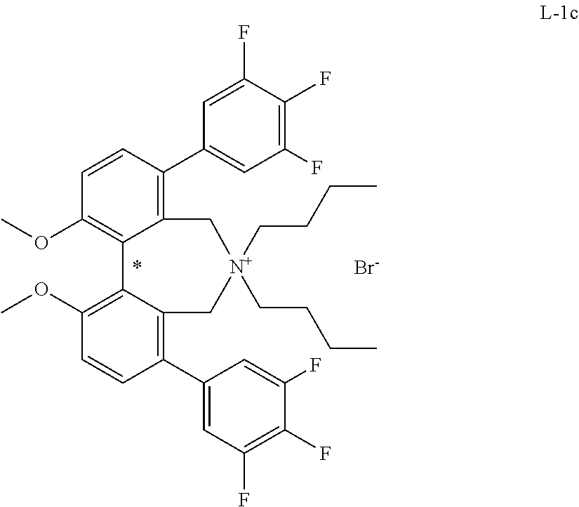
C1(C2=CC(F)=C(F)C(F)=C2)=C2C(=C(OC)C=C1)C1=C(OC)C=CC(C3=CC(F)=C(F)C(F)=C3)=C1C[N+](CCCC)(CCCC)C2.[Br-]
